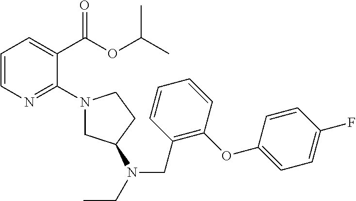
C1=CN=C(N2CC(N(CC)CC3=C(OC4=CC=C(F)C=C4)C=CC=C3)CC2)C(C(OC(C)C)=O)=C1
